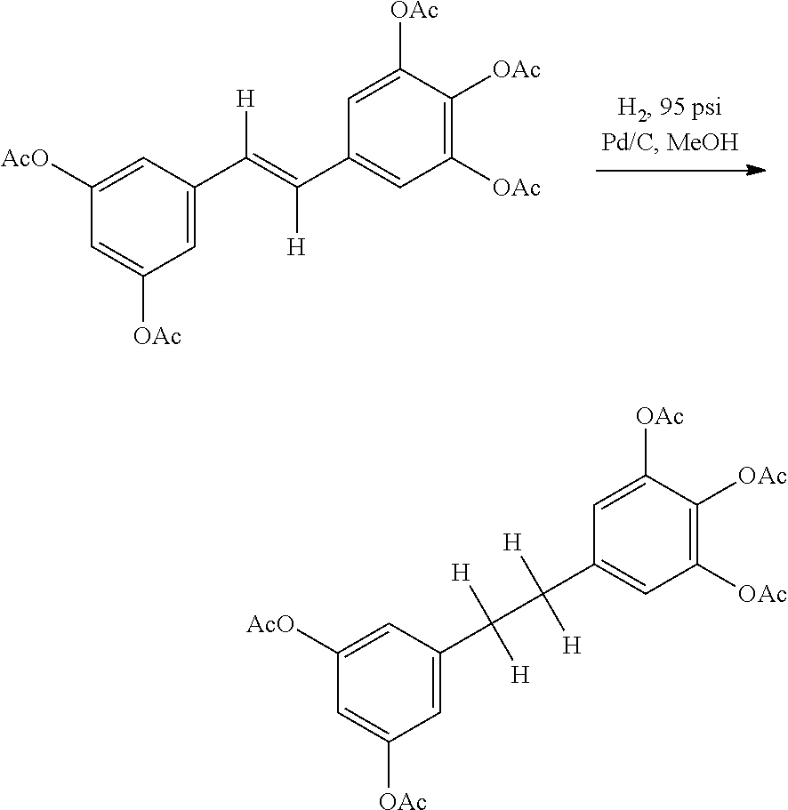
C1=C(C([H])(C([H])([H])C2=CC([OAc])=C([OAc])C([OAc])=C2)[H])C=C([AcO])C=C1[OAc].C1=C(C(=C(C2=CC([OAc])=C([OAc])C([OAc])=C2)[H])[H])C=C([AcO])C=C1[OAc]
